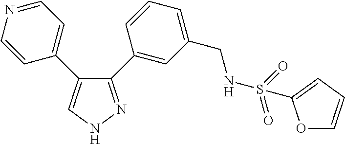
C1=CN=CC=C1C1=CNN=C1C1=CC(CNS(=O)(=O)C2=CC=CO2)=CC=C1
